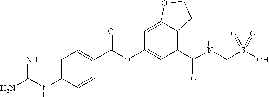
NC(NC1=CC=C(C(OC2=CC(C(NCS(O)(=O)=O)=O)=C3C(=C2)OCC3)=O)C=C1)=N
